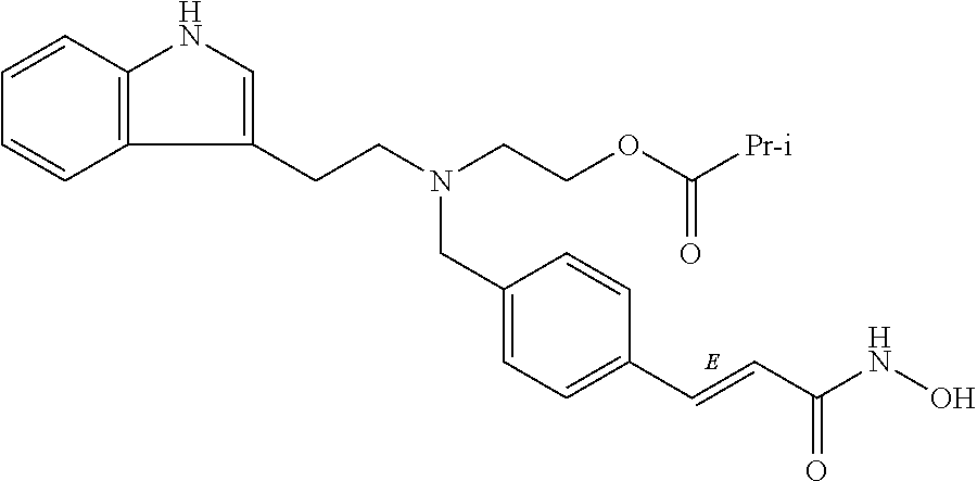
C12=C(C=CC=C1)NC=C2CCN(CC1=CC=C(C=CC(NO)=O)C=C1)CCOC([Pr-i])=O
